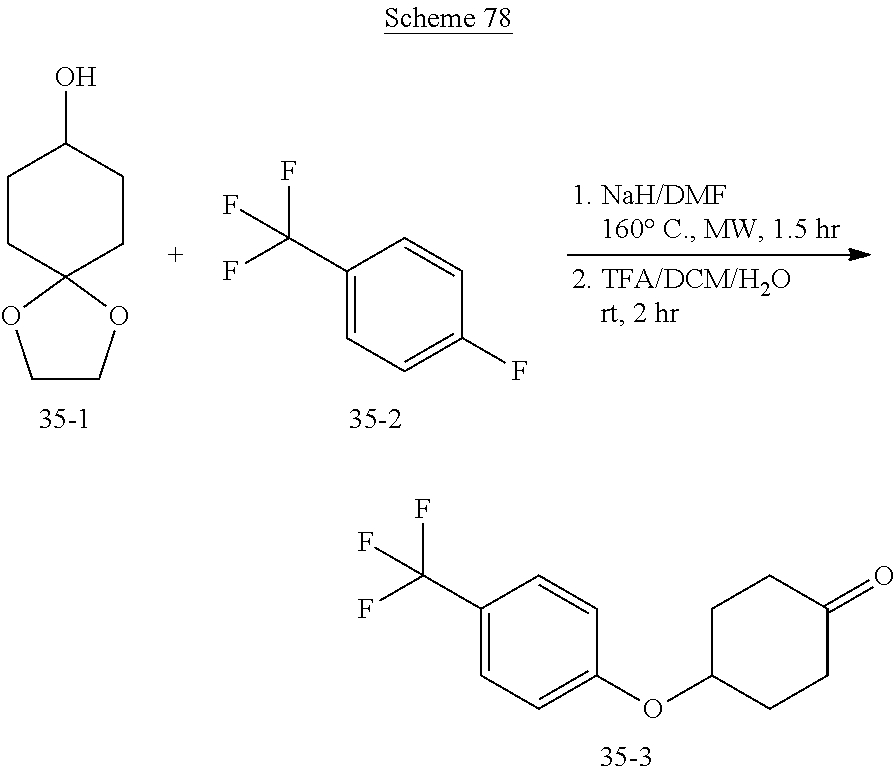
C1(C(F)(F)F)=CC=C(F)C=C1.C1CC2(CCC1O)OCCO2.C1(C(F)(F)F)=CC=C(OC2CCC(=O)CC2)C=C1
